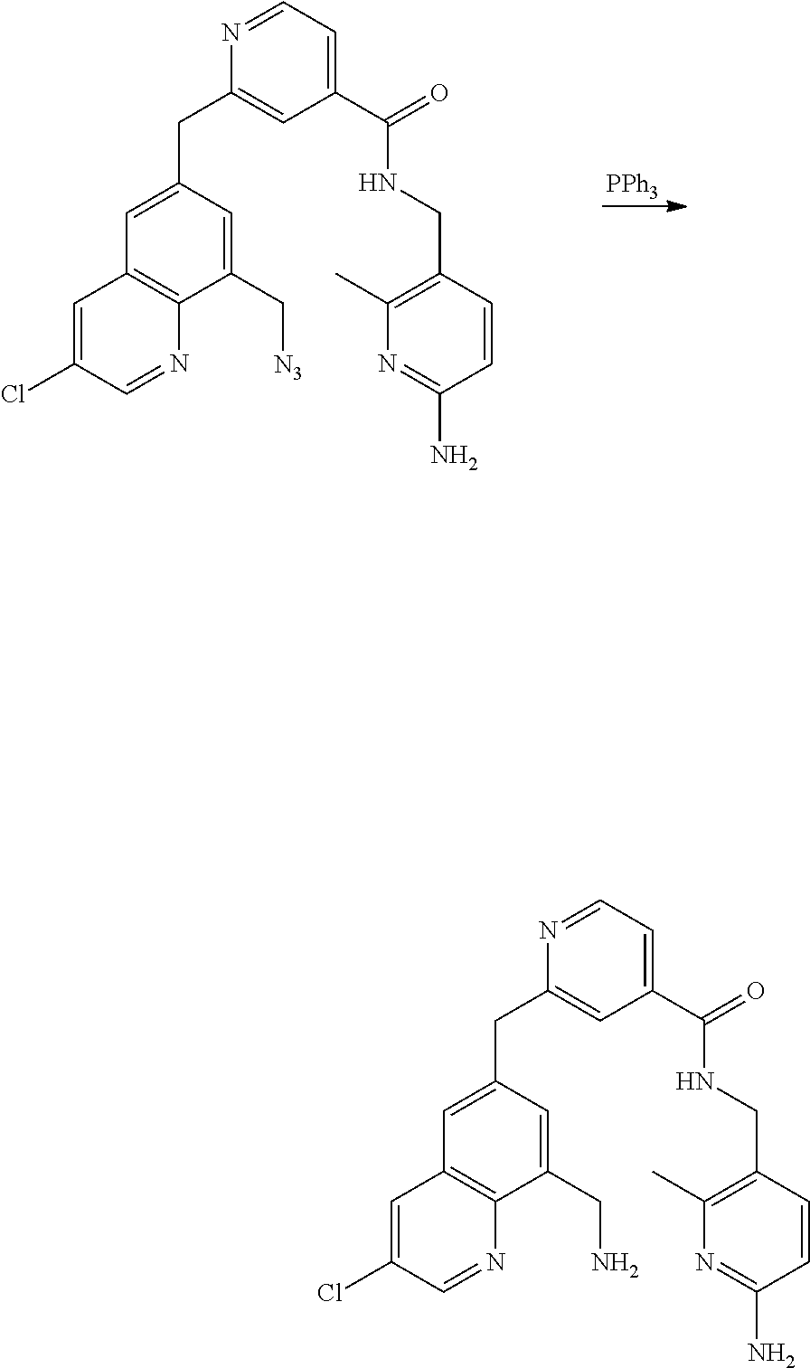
C1=C(CC2=CC(C(=O)NCC3=C(C)N=C(N)C=C3)=CC=N2)C=C(C[N3])C2=C1C=C(Cl)C=N2.[PPh3].C1=C(CC2=CC(C(=O)NCC3=C(C)N=C(N)C=C3)=CC=N2)C=C(CN)C2=C1C=C(Cl)C=N2
